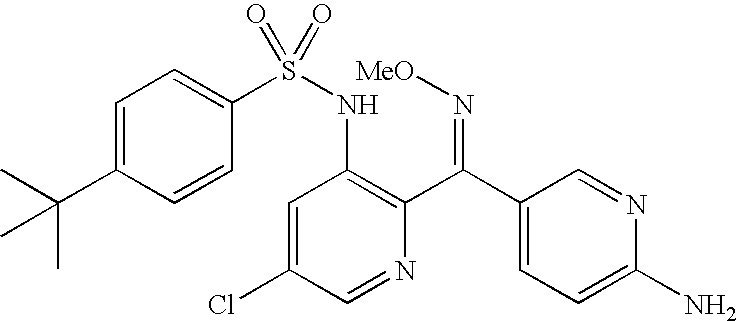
C1=C(C(C)(C)C)C=CC(S(NC2=C(C(C3=CC=C(N)N=C3)=N[MeO])N=CC(Cl)=C2)(=O)=O)=C1
